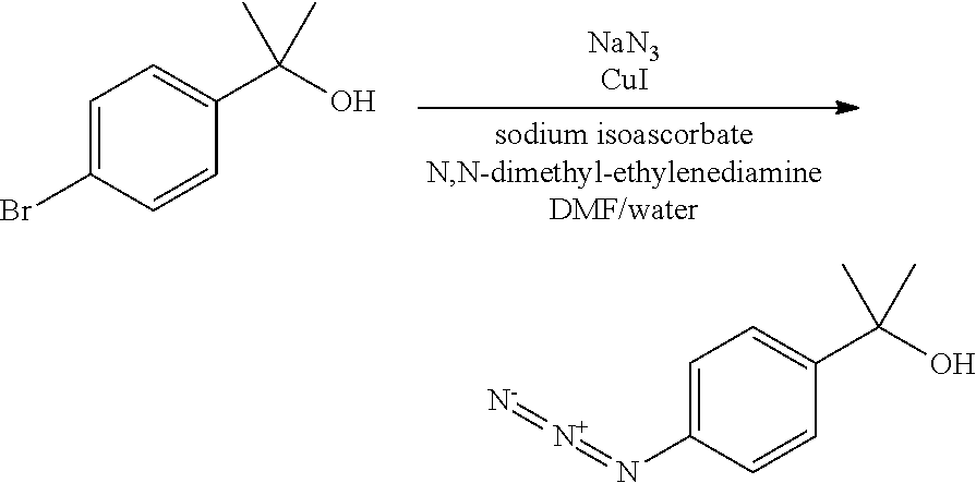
C1=C(Br)C=CC(C(O)(C)C)=C1.C1=C(N=[N+]=[N-])C=CC(C(O)(C)C)=C1
